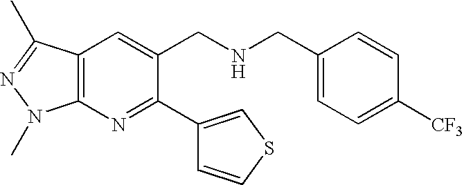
C12=C(N=C(C3=CSC=C3)C(CNCC3=CC=C([CF3])C=C3)=C1)N(C)N=C2C
